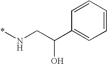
C1=CC=CC=C1C(CN*)O
